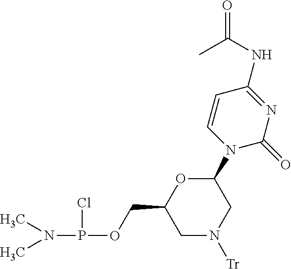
O1C(COP(N(C)C)Cl)CN([Tr])CC1N1C=CC(NC(C)=O)=NC1=O
